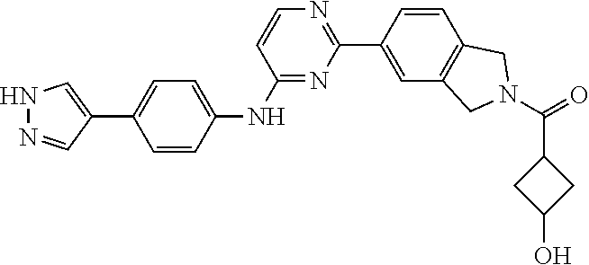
N1=C(NC2=CC=C(C3=CNN=C3)C=C2)C=CN=C1C1=CC2=C(C=C1)CN(C(C1CC(O)C1)=O)C2
